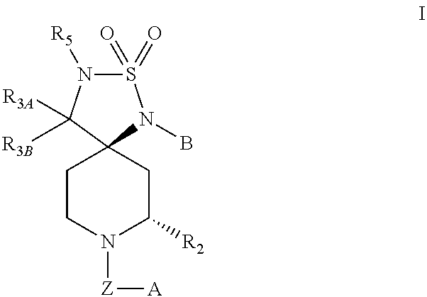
S1(=O)(=O)N([R5])C([R3A])([R3B])C2(N1B)CCN([Z][A])C([R2])C2
